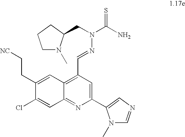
C1(Cl)=CC2=NC(C3=CN=CN3C)=CC(C=NN(CC3N(C)CCC3)C(=S)N)=C2C=C1CC[NC]
